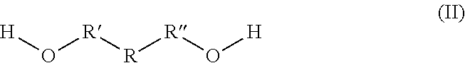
O([R][R][R]O[H])[H]
